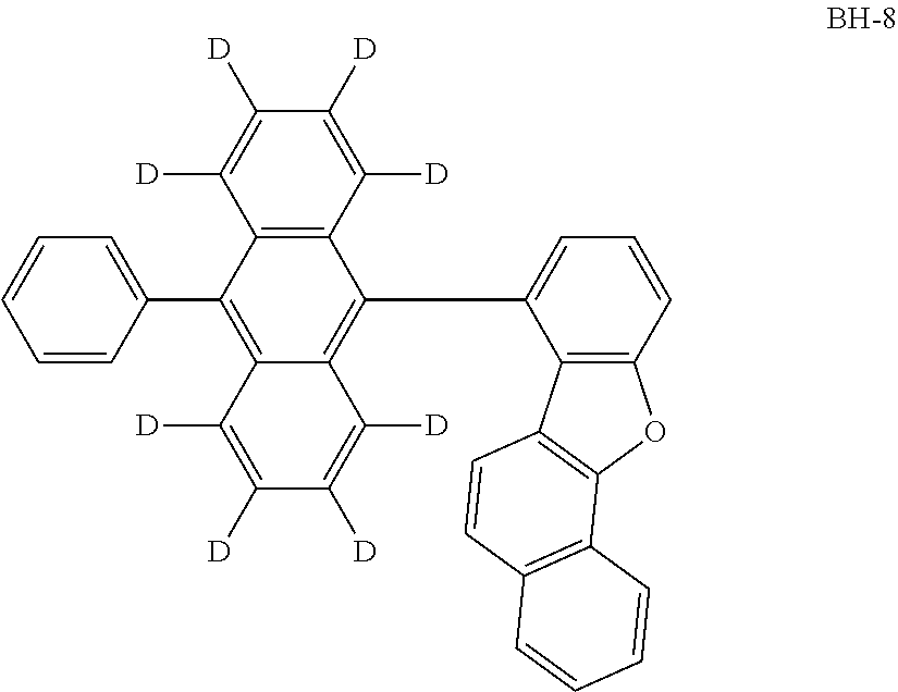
C12=C(C([D])=C([D])C([D])=C1[D])C(C1=CC=CC3=C1C1=C(O3)C3=C(C=C1)C=CC=C3)=C1C(=C2C2=CC=CC=C2)C([D])=C([D])C([D])=C1[D]
